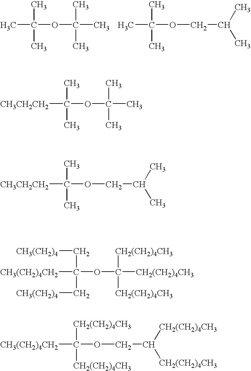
CC(OC(C)(C)C)(C)C.CC(OCC(C)C)(C)C.[CH3CH2CH2]C(OC(C)(C)C)(C)C.[CH3CH2CH2]C(OCC(C)C)(C)C.[CH3(CH2)4CH2]C(OC([CH2(CH2)4CH3])([CH2(CH2)4CH3])[CH2(CH2)4CH3])(C[CH3(CH2)4])C[CH3(CH2)4].[CH3(CH2)4CH2]C(OCC([CH2(CH2)4CH3])[CH2(CH2)4CH3])([CH2(CH2)4CH3])[CH2(CH2)4CH3]
